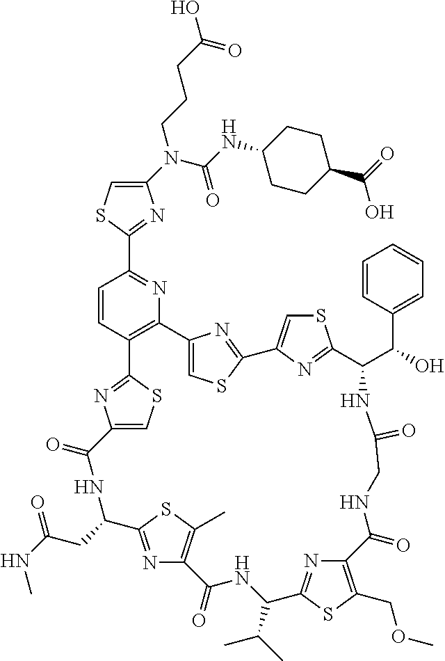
C1(N(C(=O)NC2CCC(C(=O)O)CC2)CCCC(O)=O)=CSC(C2=NC3=C(C=C2)C2=NC(=CS2)C(=O)NC(CC(NC)=O)C2=NC(=C(C)S2)C(=O)NC(C(C)C)C2=NC(=C(COC)S2)C(=O)NCC(=O)NC(C(C2=CC=CC=C2)O)C2=NC(=CS2)C2=NC3=CS2)=N1
